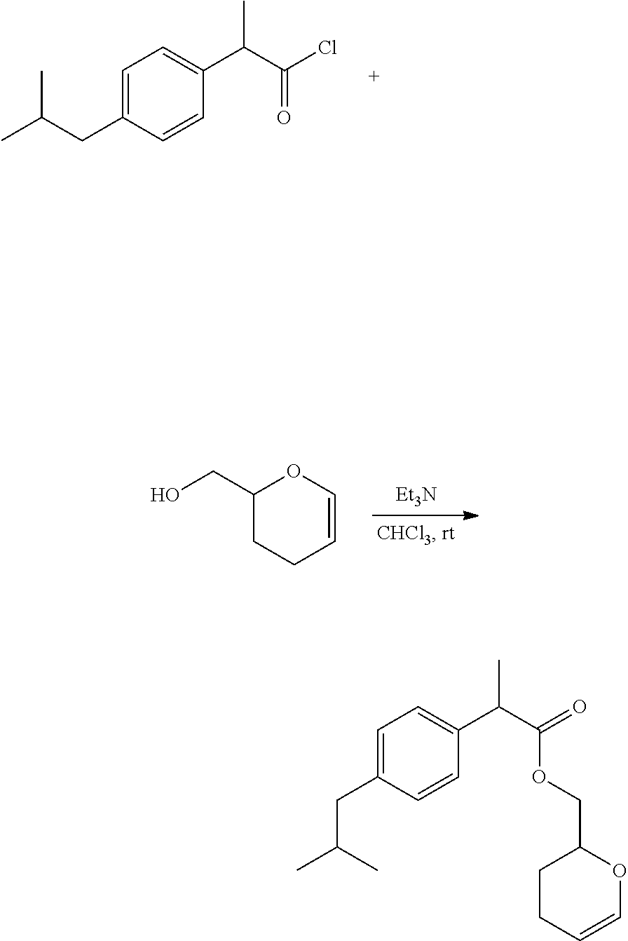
C1=C(CC(C)C)C=CC(C(C(Cl)=O)C)=C1.C1(CO)CCC=CO1.[Et3N].C1=C(CC(C)C)C=CC(C(C(=O)OCC2CCC=CO2)C)=C1
